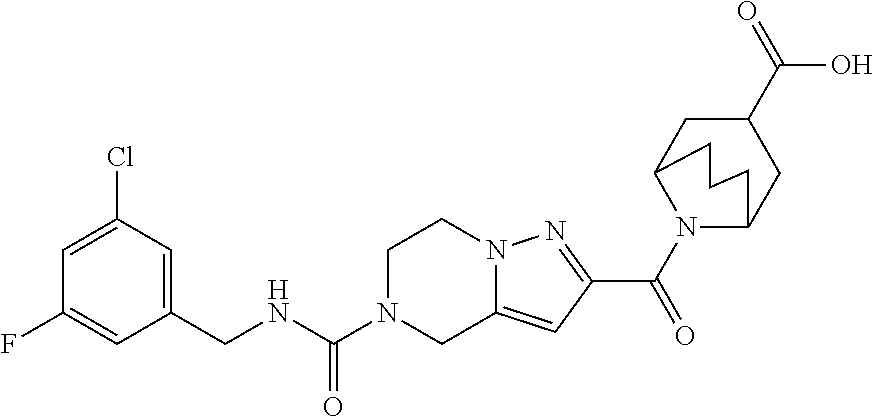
C1N(C(NCC2=CC(Cl)=CC(F)=C2)=O)CC2=CC(C(=O)N3C4CC(C(O)=O)CC3CCC4)=NN2C1
